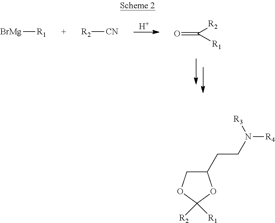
C1(CCN([R4])[R3])COC([R1])([R2])O1.[BrMg][R1].[R2][CN].O=C([R2])[R1].[H]
